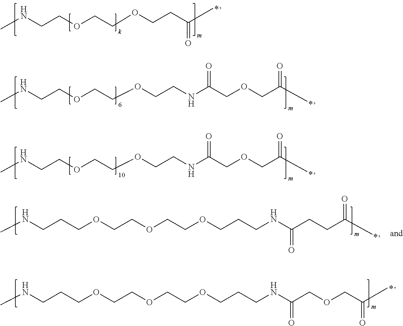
CNCCCOCCOCCOCCCNC(COCC(C)=O)=O.CNCCCOCCOCCOCCCNC(CCC(C)=O)=O.CNCCOCCOCCNC(COCC(C)=O)=O.CNCCOCCOCCNC(COCC(C)=O)=O.N(CCOCCOCCC(C)=O)C
